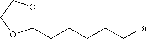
C1(CCCCCBr)OCCO1
